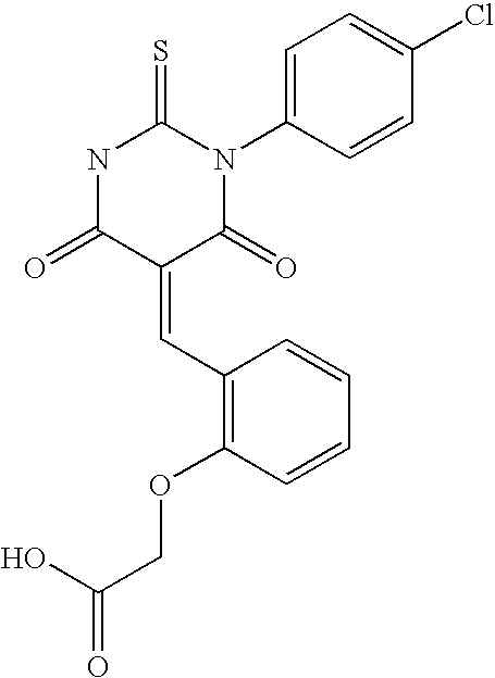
N1C(=O)C(=CC2=C(OCC(O)=O)C=CC=C2)C(=O)N(C2=CC=C(Cl)C=C2)C1=S
